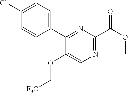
C1(C2=CC=C(Cl)C=C2)=NC(C(OC)=O)=NC=C1OC[F3C]
